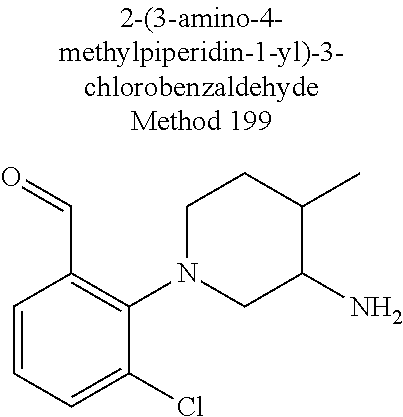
C1N(C2=C(C=O)C=CC=C2Cl)CC(N)C(C)C1
